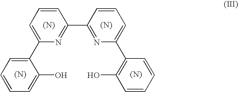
[(N)].C1=CC=C(C2=CC=CC=C2O)N=C1C1=NC(C2=C(O)C=CC=C2)=CC=C1.[(N)].[(N)].[(N)]
